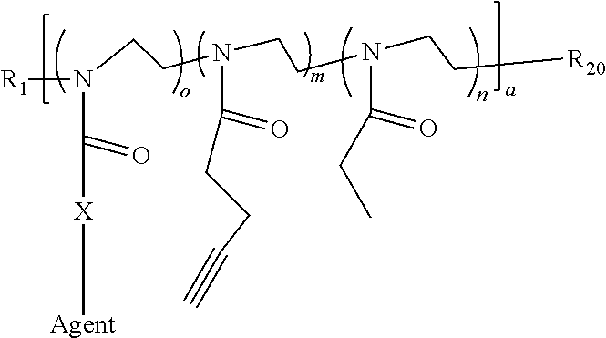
[R1]N(C(=O)[X][Agent])CCN(CCN(CC[R20])C(CC)=O)C(=O)CCC#C
